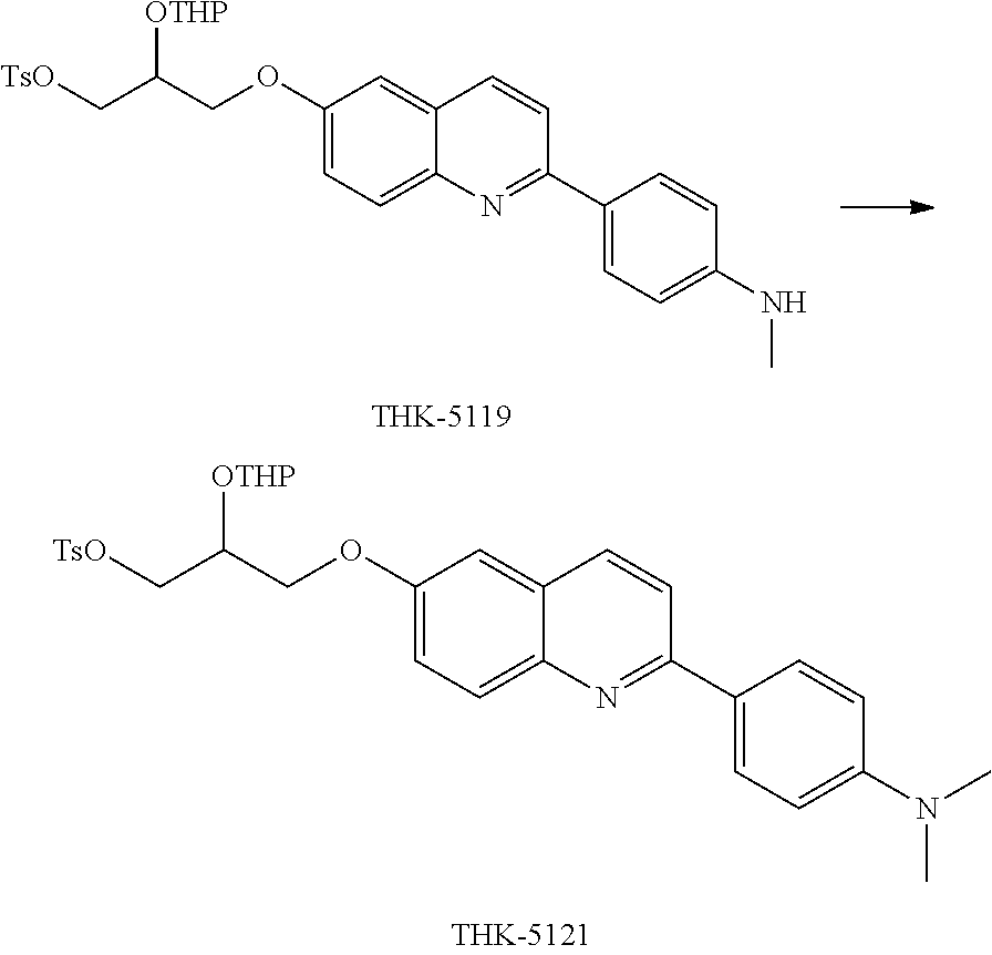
C1(OCC(C[TsO])[OTHP])=CC=C2C(=C1)C=CC(C1=CC=C(NC)C=C1)=N2.C1(OCC(C[TsO])[OTHP])=CC=C2C(=C1)C=CC(C1=CC=C(N(C)C)C=C1)=N2
